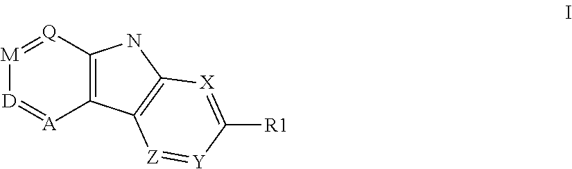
C12=C([Q]=[M][D]=[A]1)NC1=C2[Z]=[Y]C([R1])=[X]1
